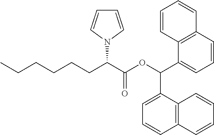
CCCCCCC(C(OC(C1=CC=CC2=C1C=CC=C2)C1=CC=CC2=C1C=CC=C2)=O)N1C=CC=C1
